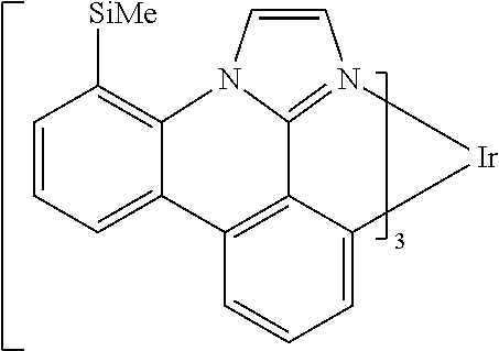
C1=CC=C2C(=C1[SiMe])N1C3=N(C=C1)[Ir]C1=CC=CC2=C13
